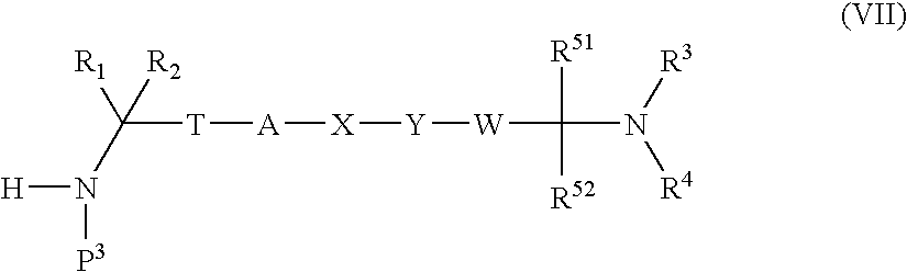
N(C([T][A][X][Y][W]C([R51])([R52])N([R3])[R4])([R2])[R1])([P3])[H]
